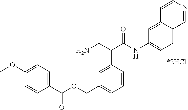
NCC(C(NC1=CC=C2C(=C1)C=CN=C2)=O)C1=CC(COC(C2=CC=C(OC)C=C2)=O)=CC=C1
